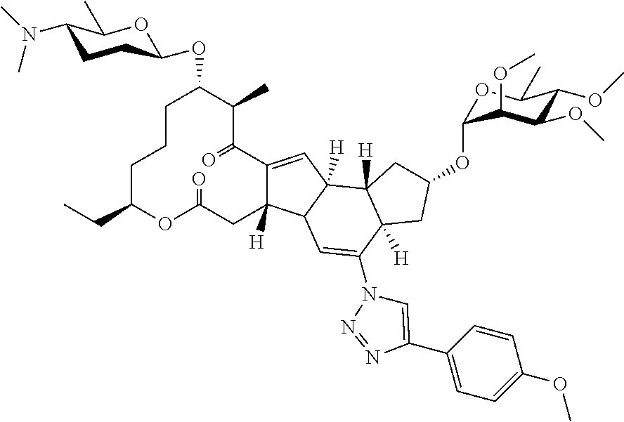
C12=CC3([H])C4([H])CC(OC5OC(C)C(OC)C(OC)C5OC)CC4([H])C(N4C=C(C5=CC=C(OC)C=C5)N=N4)=CC3C1([H])CC(=O)OC(CC)CCCC(OC1OC(C)C(N(C)C)CC1)C(C)C2=O
